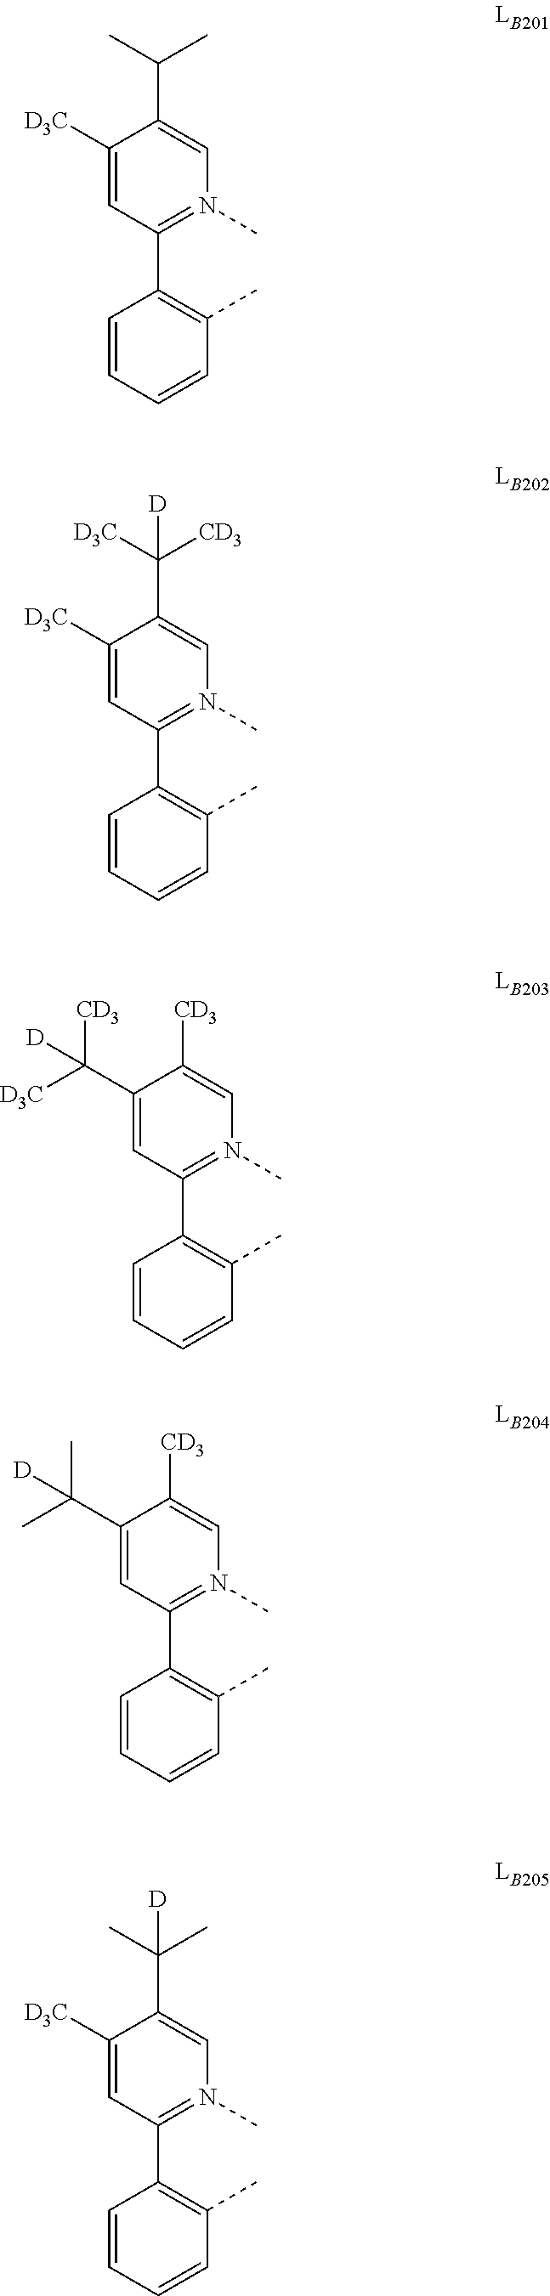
C1([D3C])=CC(C2=C(C)C=CC=C2)=N(C)C=C1C(C)C.C1([D3C])=CC(C2=C(C)C=CC=C2)=N(C)C=C1C([CD3])([D3C])[D].C1(C([D3C])([CD3])[D])=CC(C2=C(C)C=CC=C2)=N(C)C=C1[CD3].C1(C(C)(C)[D])=CC(C2=C(C)C=CC=C2)=N(C)C=C1[CD3].C1([D3C])=CC(C2=C(C)C=CC=C2)=N(C)C=C1C(C)(C)[D]
